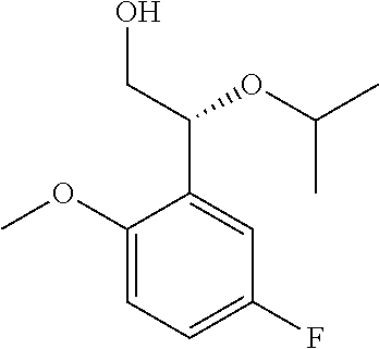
C1(OC)=CC=C(F)C=C1C(CO)OC(C)C
